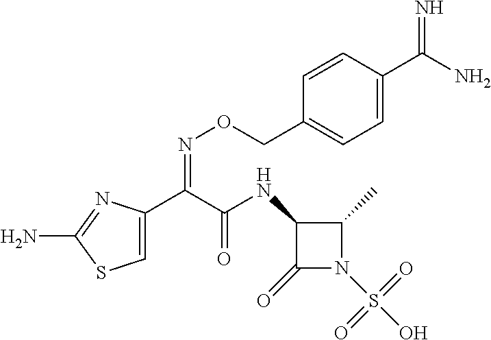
C1=C(C(C(NC2C(=O)N(S(O)(=O)=O)C2C)=O)=NOCC2=CC=C(C(N)=N)C=C2)N=C(N)S1
